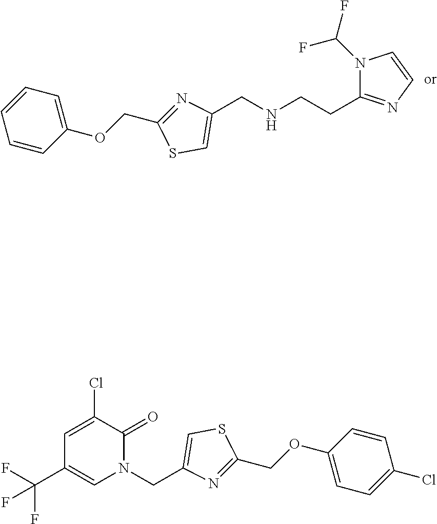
C1(OCC2=NC(CNCCC3=NC=CN3C(F)F)=CS2)=CC=CC=C1.C1(OCC2=NC(CN3C=C(C(F)(F)F)C=C(Cl)C3=O)=CS2)=CC=C(Cl)C=C1
